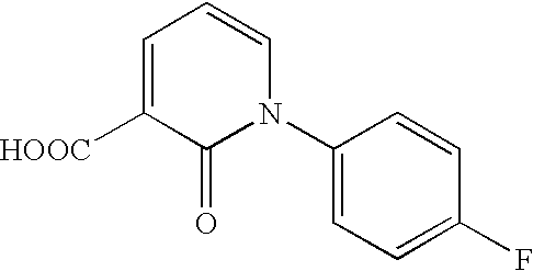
C1(N2C=CC=C([HOOC])C2=O)=CC=C(F)C=C1
